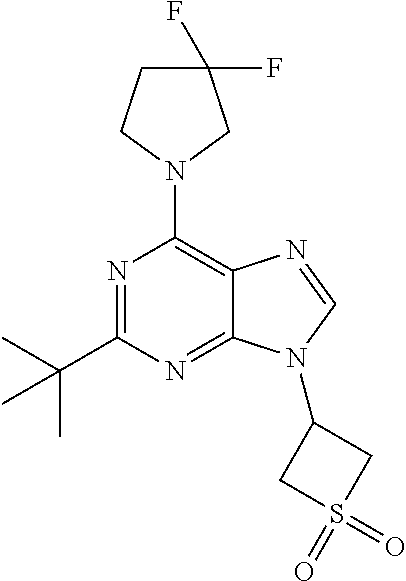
N1=C(C(C)(C)C)N=C2C(=C1N1CC(F)(F)CC1)N=CN2C1CS(=O)(=O)C1
